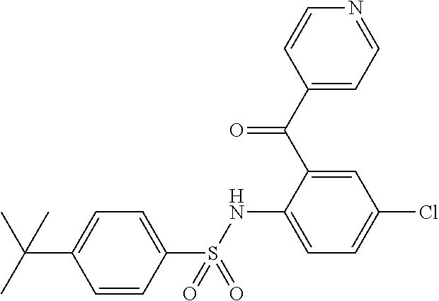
C(C1=CC=C(S(NC2=CC=C(Cl)C=C2C(C2=CC=NC=C2)=O)(=O)=O)C=C1)(C)(C)C
